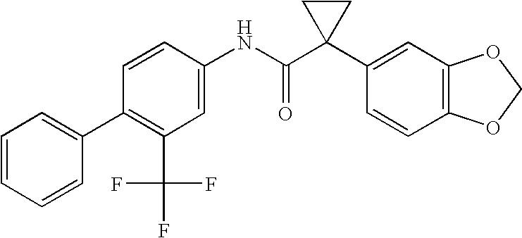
C1=CC(NC(C2(C3=CC4=C(C=C3)OCO4)CC2)=O)=CC(C(F)(F)F)=C1C1=CC=CC=C1
